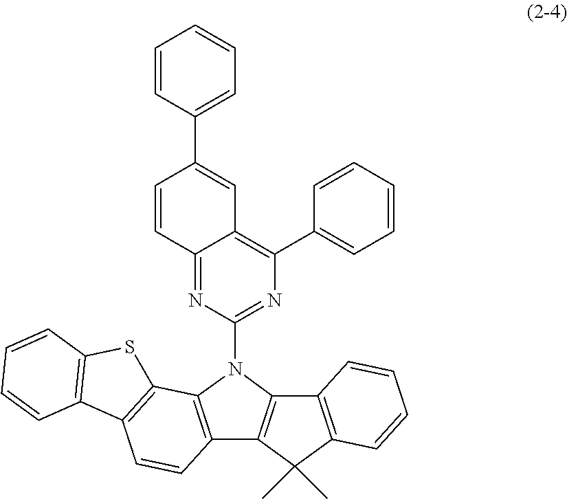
C12=C(C3=CC=CC=C3)N=C(N3C4=C(C5=C3C3=C(C5(C)C)C=CC=C3)C=CC3=C4SC4=C3C=CC=C4)N=C1C=CC(C1=CC=CC=C1)=C2
